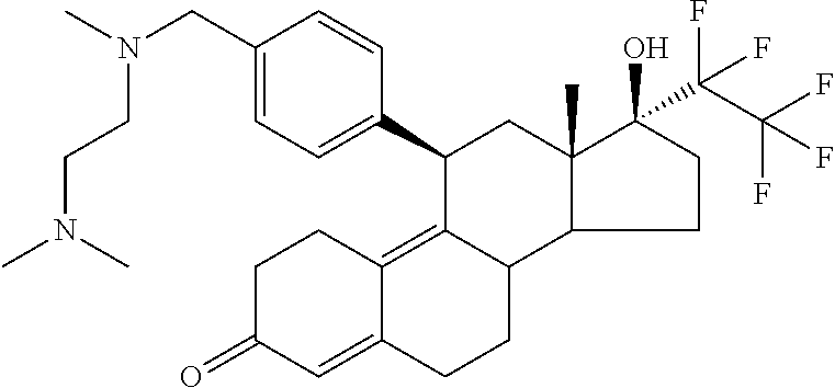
C1C(=O)C=C2C(=C3C(CC2)C2C(C)(CC3C3=CC=C(CN(C)CCN(C)C)C=C3)C(O)(C(C(F)(F)F)(F)F)CC2)C1
